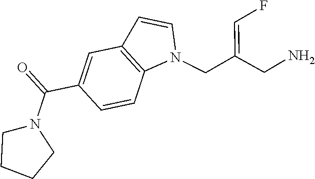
N1(CC(CN)=CF)C2=C(C=C1)C=C(C(=O)N1CCCC1)C=C2
